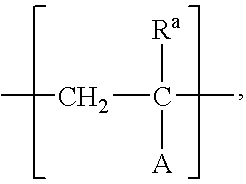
CCC([Ra])(C)[A]
